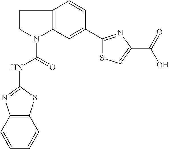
C1CN(C(=O)NC2=NC3=C(S2)C=CC=C3)C2=C1C=CC(C1=NC(C(=O)O)=CS1)=C2
